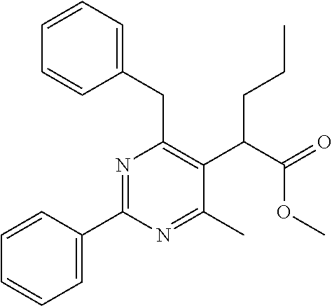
C1=CC(C2=NC(CC3=CC=CC=C3)=C(C(C(=O)OC)CCC)C(C)=N2)=CC=C1
